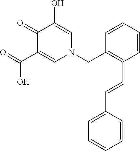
O=C(C1=CN(CC2=C(C=CC3=CC=CC=C3)C=CC=C2)C=C(O)C1=O)O
